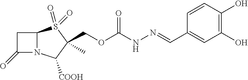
C1C(=O)N2C1S(=O)(=O)C(C)(COC(NN=CC1=CC(O)=C(O)C=C1)=O)C2[COOH]
